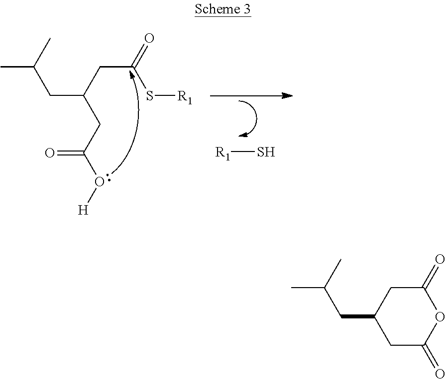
CC(C)CC(CC(O[H])=O)CC(=O)S[R1].[R1]S.C1C(=O)OC(=O)CC1CC(C)C
